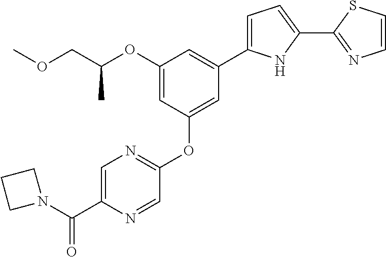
COCC(OC1=CC(OC2=NC=C(C(N3CCC3)=O)N=C2)=CC(C2=CC=C(C3=NC=CS3)N2)=C1)C
